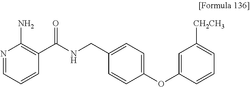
N1=CC=CC(C(NCC2=CC=C(OC3=CC([CH2CH3])=CC=C3)C=C2)=O)=C1N
